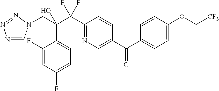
N1=CN(CC(C(C2=NC=C(C(C3=CC=C(OC[CF3])C=C3)=O)C=C2)(F)F)(O)C2=CC=C(F)C=C2F)N=N1
